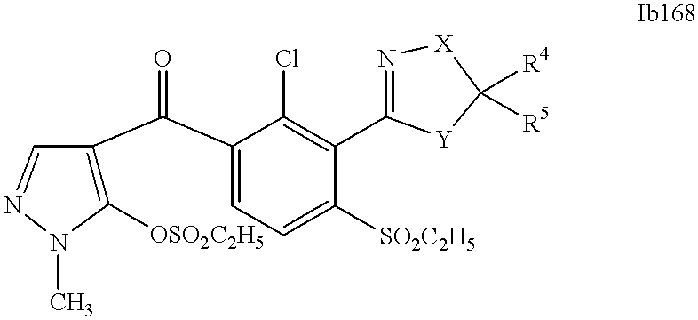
C1([OSO2C2H5])=C(C(C2=CC=C([SO2C2H5])C(C3=N[X]C([R4])([R5])[Y]3)=C2Cl)=O)C=NN1C
